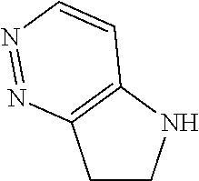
C1CNC2=C1N=NC=C2
